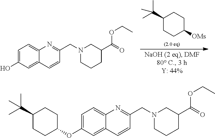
C1(C(C)(C)C)CCC([OMs])CC1.C1=C(O)C=C2C(=C1)N=C(CN1CCCC(C(=O)OCC)C1)C=C2.C1=C(OC2CCC(C(C)(C)C)CC2)C=C2C(=C1)N=C(CN1CCCC(C(=O)OCC)C1)C=C2
